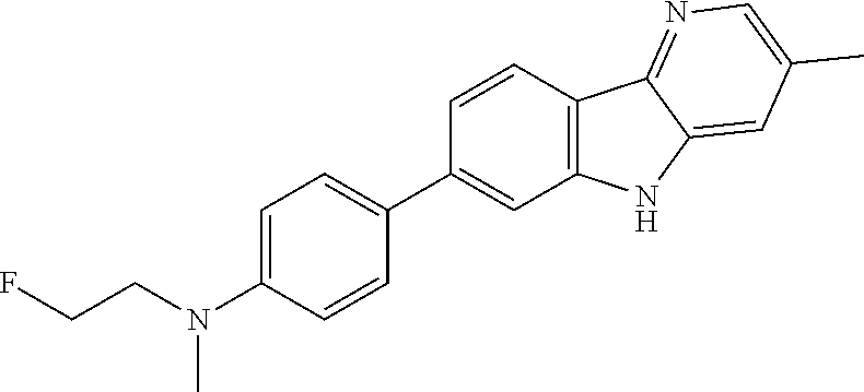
C1=CC2=C(C=C1C1=CC=C(N(C)CCF)C=C1)NC1=CC(C)=CN=C21
